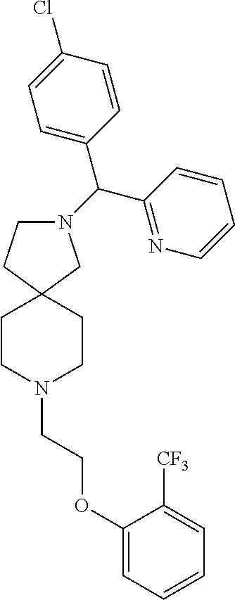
N1(C(C2=NC=CC=C2)C2=CC=C(Cl)C=C2)CCC2(C1)CCN(CCOC1=CC=CC=C1[CF3])CC2
